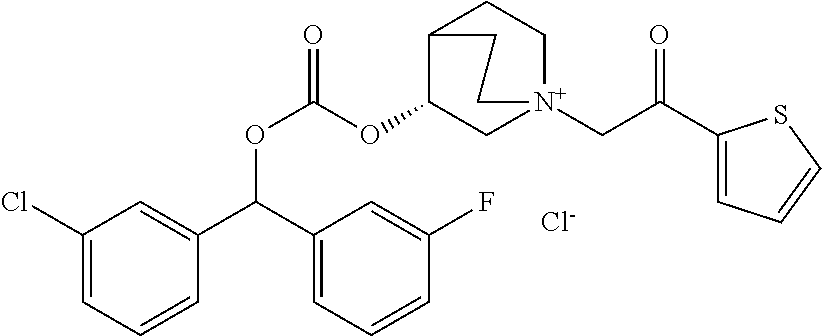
C1(Cl)=CC=CC(C(C2=CC=CC(F)=C2)OC(=O)OC2C[N+]3(CC(C4=CC=CS4)=O)CCC2CC3)=C1.[Cl-]
